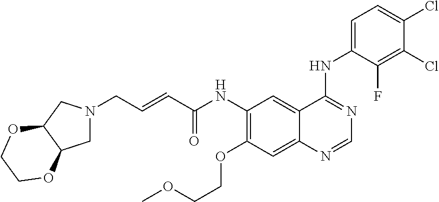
C1(NC(=O)C=CCN2CC3C(C2)OCCO3)=C(OCCOC)C=C2C(=C1)C(NC1=CC=C(Cl)C(Cl)=C1F)=NC=N2
